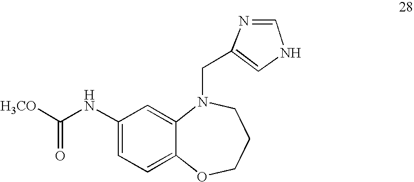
C1(NC([H3CO])=O)=CC=C2C(=C1)N(CC1=CNC=N1)CCCO2
